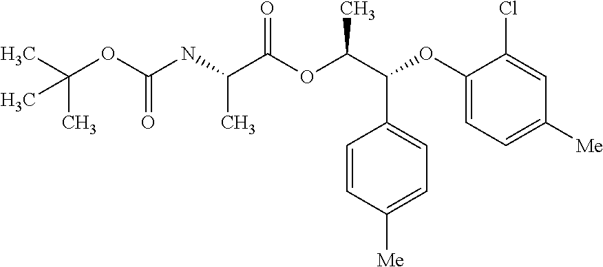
C(OC(NC(C(OC(C(C1=CC=C([Me])C=C1)OC1=CC=C([Me])C=C1Cl)C)=O)C)=O)(C)(C)C
